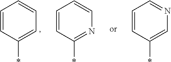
C1=CC(*)=CC=C1.C1=CC(*)=NC=C1.C1=CC(*)=CN=C1
